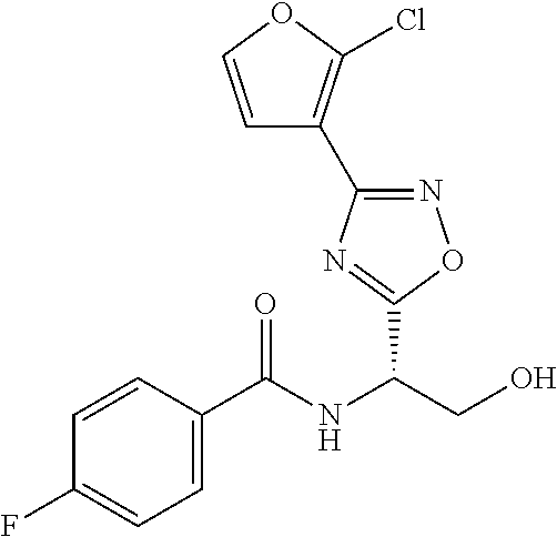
C1(C(NC(CO)C2=NC(C3=C(Cl)OC=C3)=NO2)=O)=CC=C(F)C=C1
